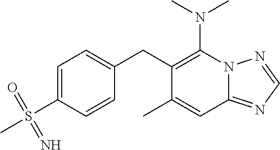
N12C(=NC=N1)C=C(C)C(CC1=CC=C(S(C)(=O)=N)C=C1)=C2N(C)C
